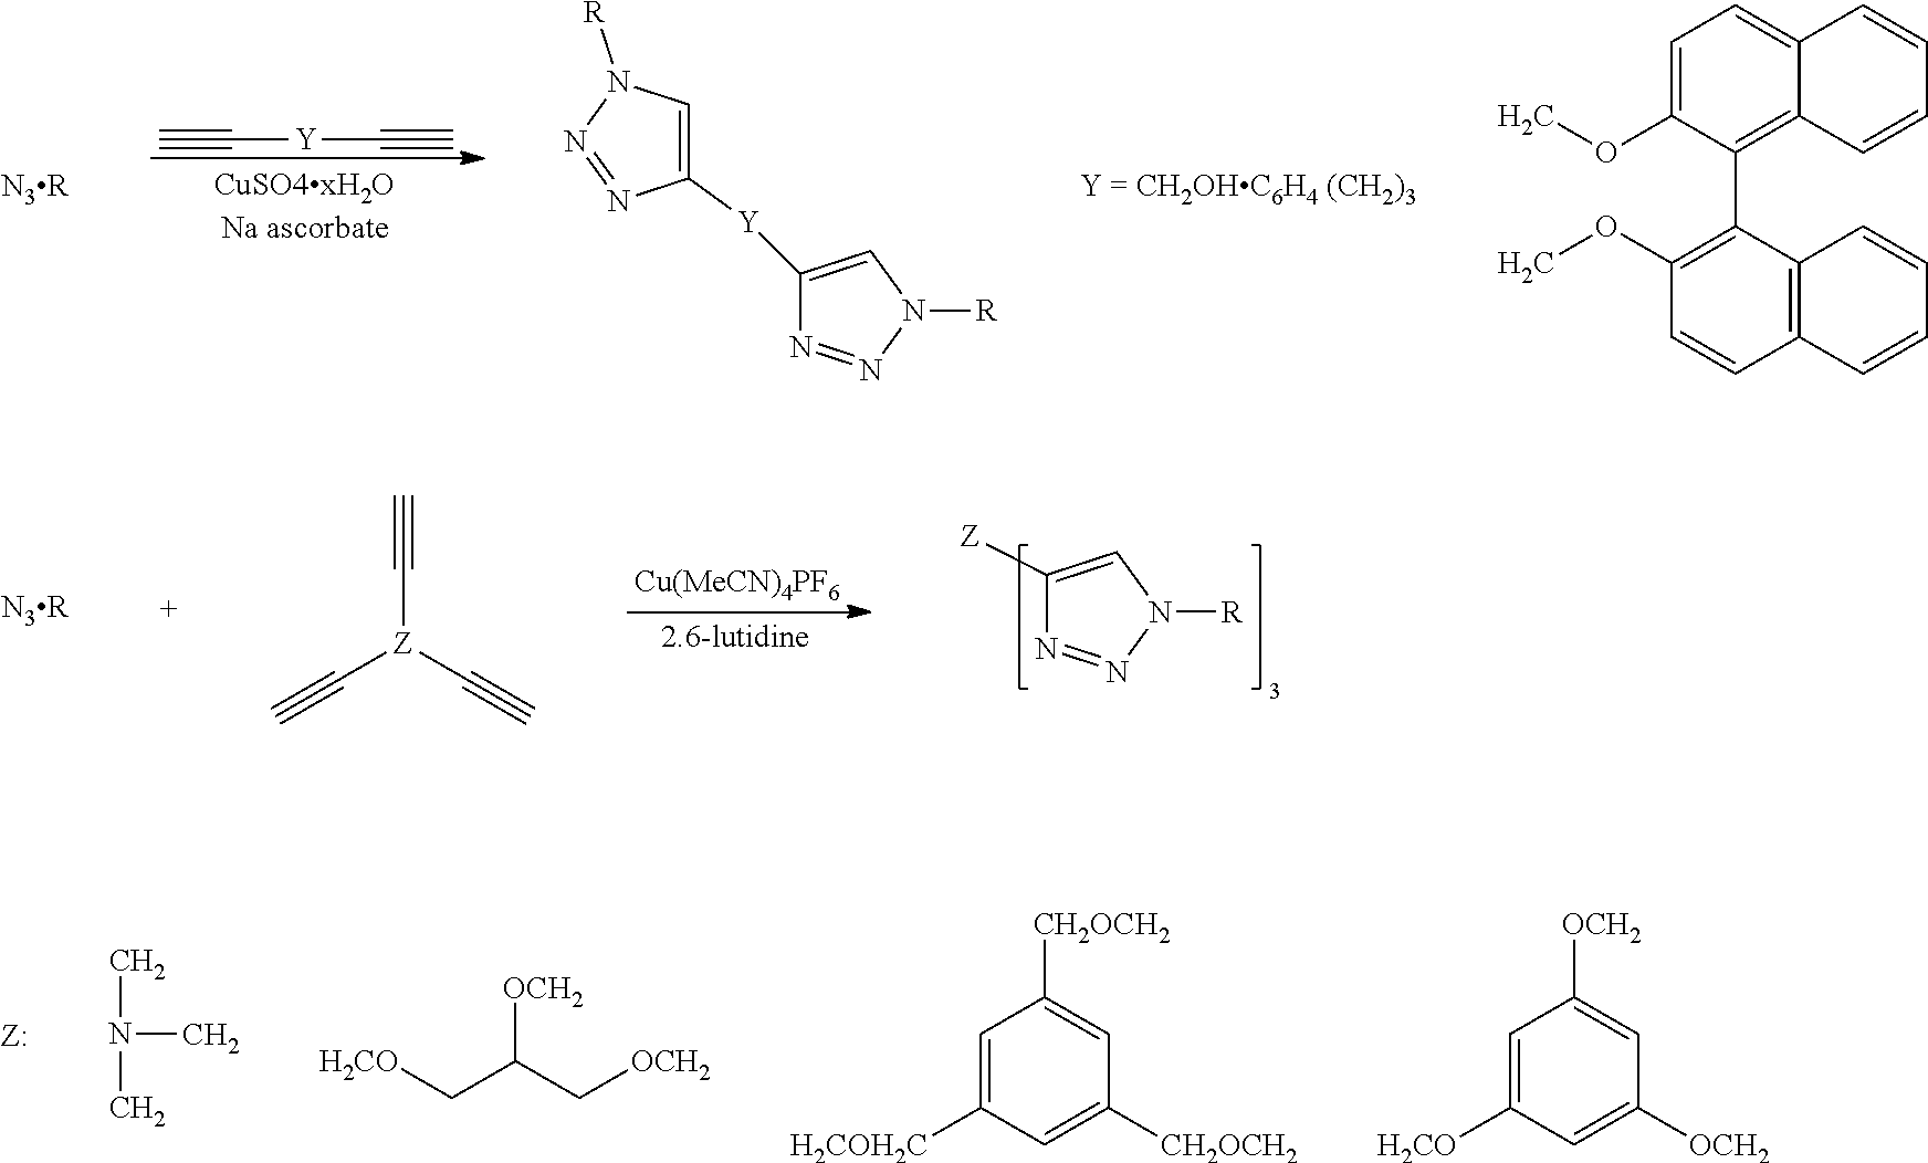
C#C[Y]C#C.[N3R].C1([Y]C2=CN([R])N=N2)=CN([R])N=N1.C1=C(OC)C(C2=C(OC)C=CC3=C2C=CC=C3)=C2C(=C1)C=CC=C2.CN(C)C.[OCH2]C(C[H2CO])C[OCH2].C1=C([H2COH2C])C=C([CH2OCH2])C=C1[CH2OCH2].C1=C([H2CO])C=C([OCH2])C=C1[OCH2].C1([Z])=CN([R])N=N1.[N3R].C#C[Z](C#C)C#C
